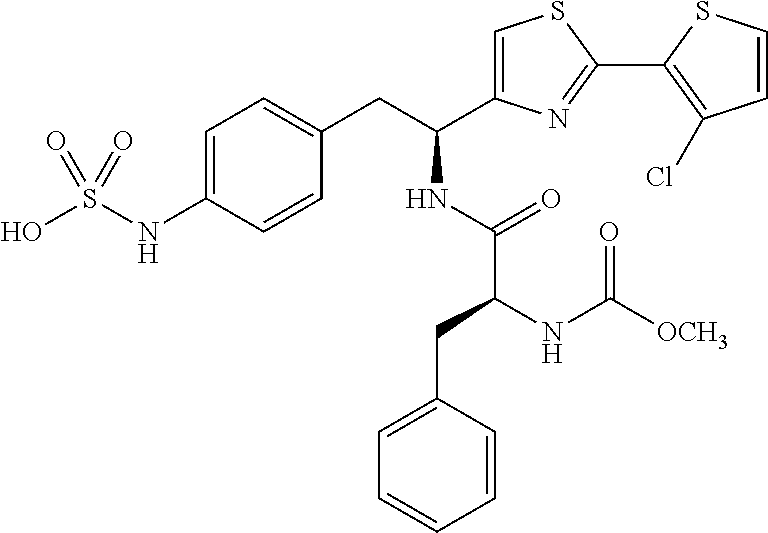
OS(NC1=CC=C(CC(NC(C(CC2=CC=CC=C2)NC([OCH3])=O)=O)C2=CSC(C3=C(Cl)C=CS3)=N2)C=C1)(=O)=O
